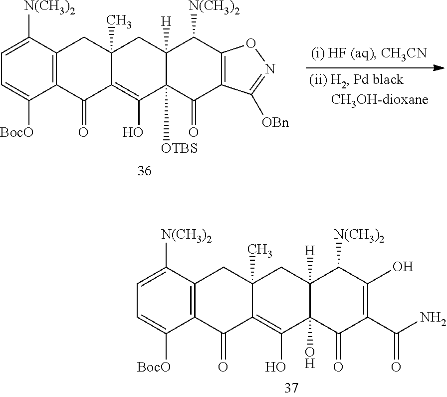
C1([N(CH3)2])=CC=C([BocO])C2=C1CC1(C)C(=C(O)C3([OTBS])C([H])(C1)C([N(CH3)2])C1=C(C3=O)C([OBn])=NO1)C2=O.C1([N(CH3)2])=CC=C([BocO])C2=C1CC1(C)C(=C(O)C3(O)C([H])(C1)C([N(CH3)2])C(O)=C(C(N)=O)C3=O)C2=O
